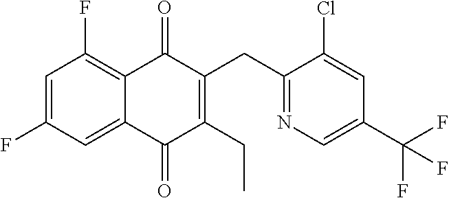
C1=C(F)C=C2C(=C1F)C(=O)C(CC1=NC=C(C(F)(F)F)C=C1Cl)=C(CC)C2=O
